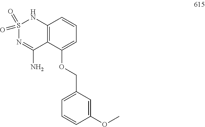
S1(=O)(=O)N=C(N)C2=C(N1)C=CC=C2OCC1=CC=CC(OC)=C1
